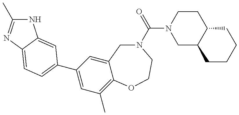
N1C(C)=NC2=CC=C(C3=CC(C)=C4C(=C3)CN(C(=O)N3CC5C(CC3)CCCC5)CCO4)C=C12
